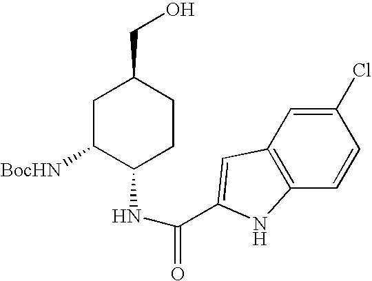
C1C([BocHN])C(NC(=O)C2=CC3=C(C=CC(Cl)=C3)N2)CCC1CO
